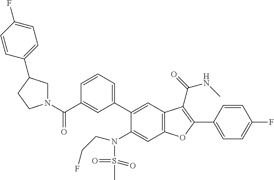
C1=CC(C2=C(C(=O)NC)C3=C(C=C(N(S(C)(=O)=O)CCF)C(C4=CC=CC(C(N5CC(C6=CC=C(F)C=C6)CC5)=O)=C4)=C3)O2)=CC=C1F
